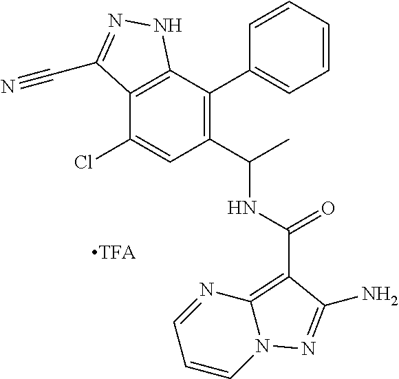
C1=NC2=C(C(=O)NC(C)C3=C(C4=CC=CC=C4)C4=C(C(Cl)=C3)C(C#N)=NN4)C(N)=NN2C=C1
